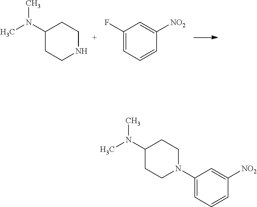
C1(N(C)C)CCNCC1.C1(F)=CC=CC([NO2])=C1.C1(N2CCC(N(C)C)CC2)=CC=CC([NO2])=C1
